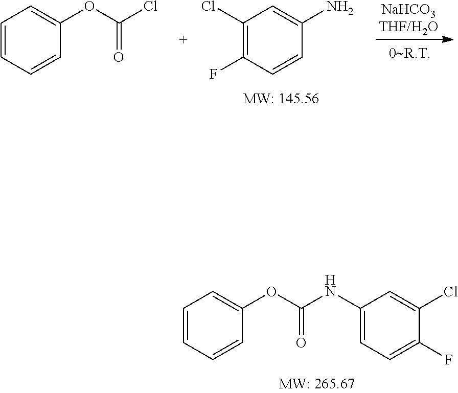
C1=CC=CC(OC(NC2=CC=C(F)C(Cl)=C2)=O)=C1.C1(Cl)=C(F)C=CC(N)=C1.C1=CC=CC(OC(Cl)=O)=C1
